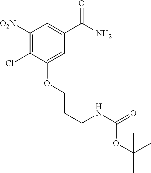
C1([O2N])=C(Cl)C(OCCCNC(=O)OC(C)(C)C)=CC(C(N)=O)=C1
